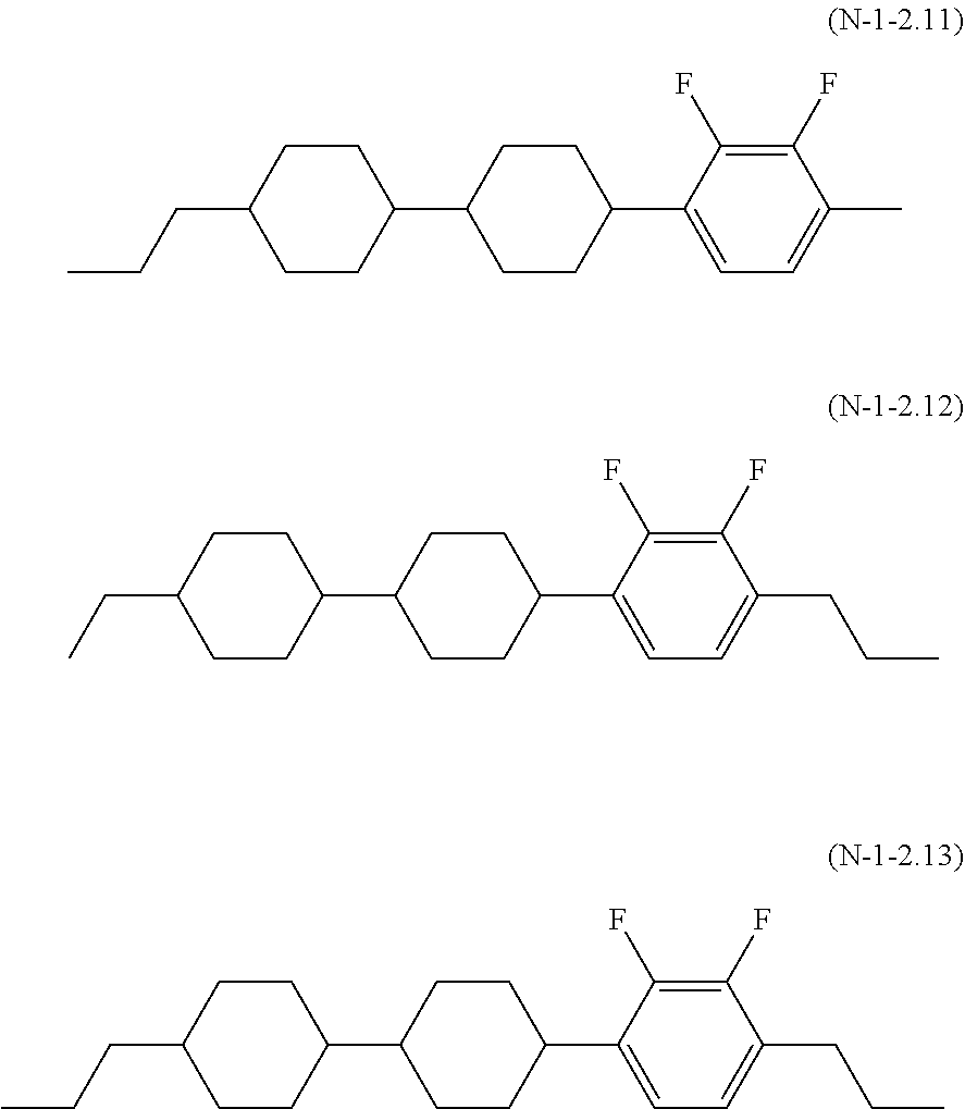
C1(CCC)CCC(C2CCC(C3=CC=C(C)C(F)=C3F)CC2)CC1.C1(CC)CCC(C2CCC(C3=CC=C(CCC)C(F)=C3F)CC2)CC1.C1(CCC)CCC(C2CCC(C3=CC=C(CCC)C(F)=C3F)CC2)CC1
